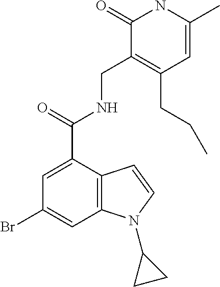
C1=C(C)NC(=O)C(CNC(C2=CC(Br)=CC3=C2C=CN3C2CC2)=O)=C1CCC
